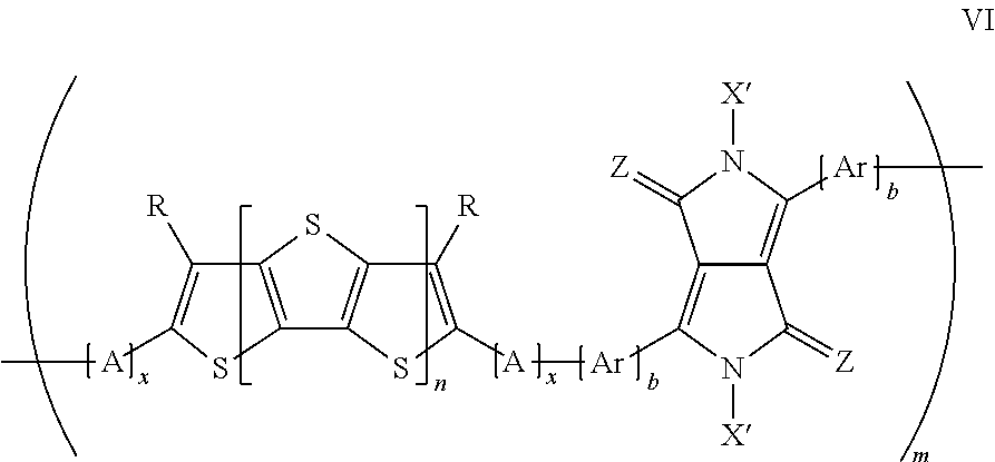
C12=C(SC([A]C)=C1[R])C1=C(S2)C([R])=C([A][Ar]C2=C3C(=C([Ar]C)N([X])C3=[Z])C(=[Z])N2[X])S1
